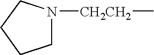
C1N([CH2CH2]C)CCC1
